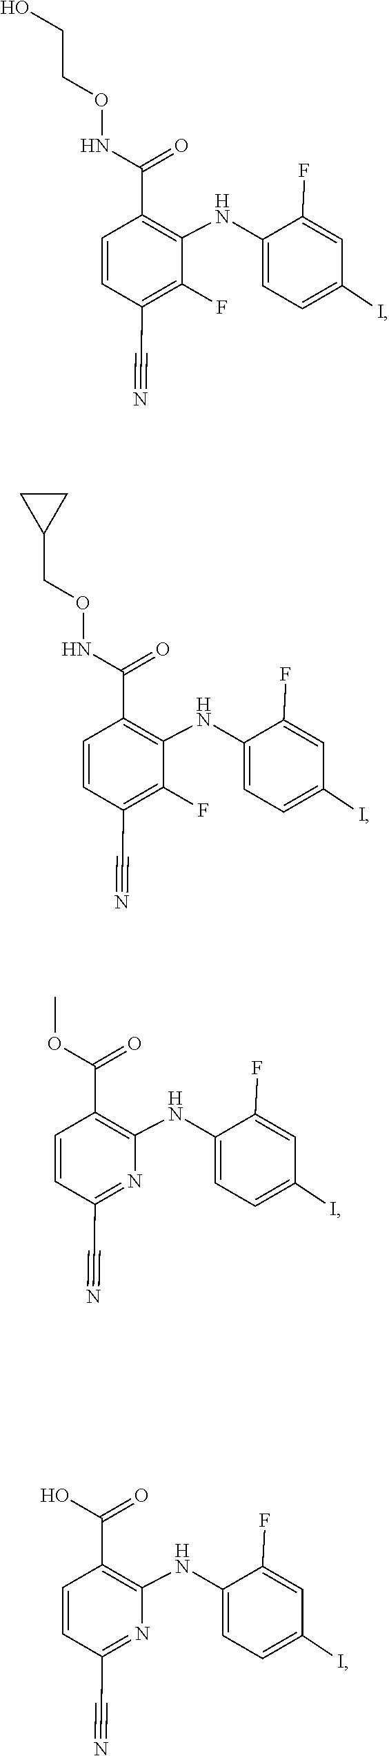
C1(C(NOCCO)=O)=C(NC2=CC=C(I)C=C2F)C(F)=C(C#N)C=C1.C1(C(NOCC2CC2)=O)=C(NC2=CC=C(I)C=C2F)C(F)=C(C#N)C=C1.C1(C(OC)=O)=C(NC2=CC=C(I)C=C2F)N=C(C#N)C=C1.C1(C(O)=O)=C(NC2=CC=C(I)C=C2F)N=C(C#N)C=C1
